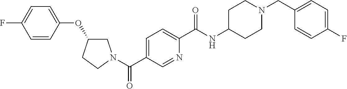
N(C(C1=CC=C(C(=O)N2CC(OC3=CC=C(F)C=C3)CC2)C=N1)=O)C1CCN(CC2=CC=C(F)C=C2)CC1
